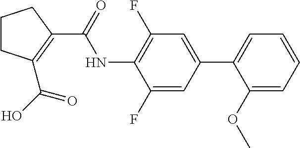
C1CC(C(O)=O)=C(C(=O)NC2=C(F)C=C(C3=CC=CC=C3OC)C=C2F)C1
